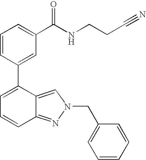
C1=CC(C2=CC=CC3=NN(CC4=CC=CC=C4)C=C23)=CC(C(NCCC#N)=O)=C1
